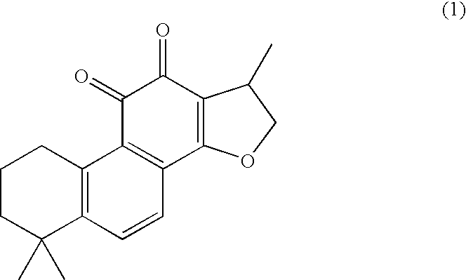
C1CC(C)(C)C2=C(C1)C1=C(C=C2)C2=C(C(=O)C1=O)C(C)CO2
